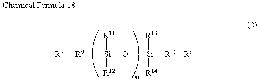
[R7][R9][Si](O[Si]([R10][R8])([R13])[R14])([R11])[R12]
